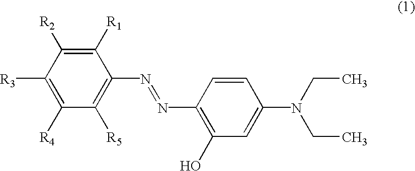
[R3]C1=C([R4])C([R5])=C(N=NC2=C(O)C=C(N(CC)CC)C=C2)C([R1])=C1[R2]
